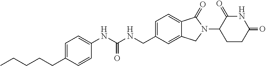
C1=C(CCCCC)C=CC(NC(NCC2=CC=C3C(=C2)CN(C2CCC(=O)NC2=O)C3=O)=O)=C1
